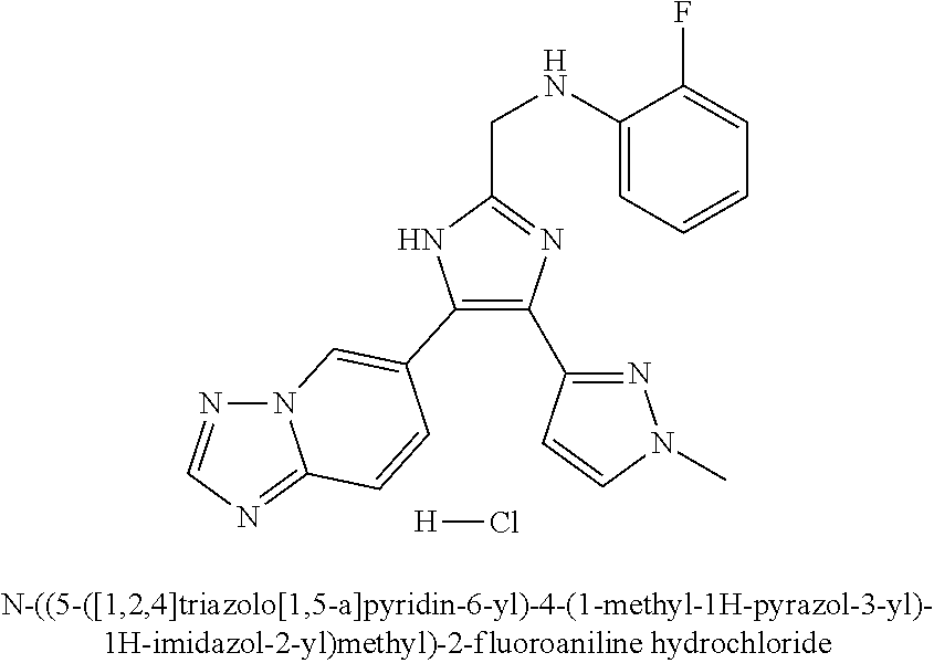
C1(C2=CN3N=CN=C3C=C2)=C(C2=NN(C)C=C2)N=C(CNC2=CC=CC=C2F)N1.[H]Cl
